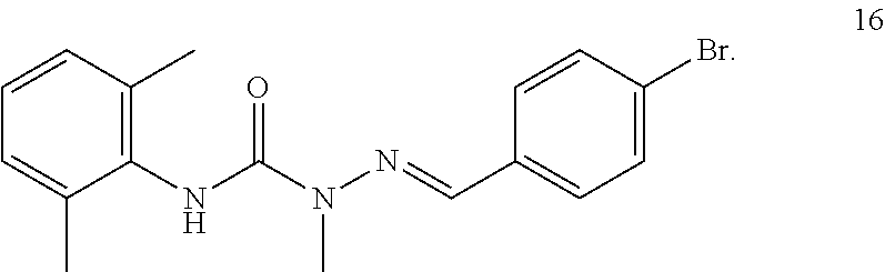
C1(NC(N(N=CC2=CC=C(Br)C=C2)C)=O)=C(C)C=CC=C1C
